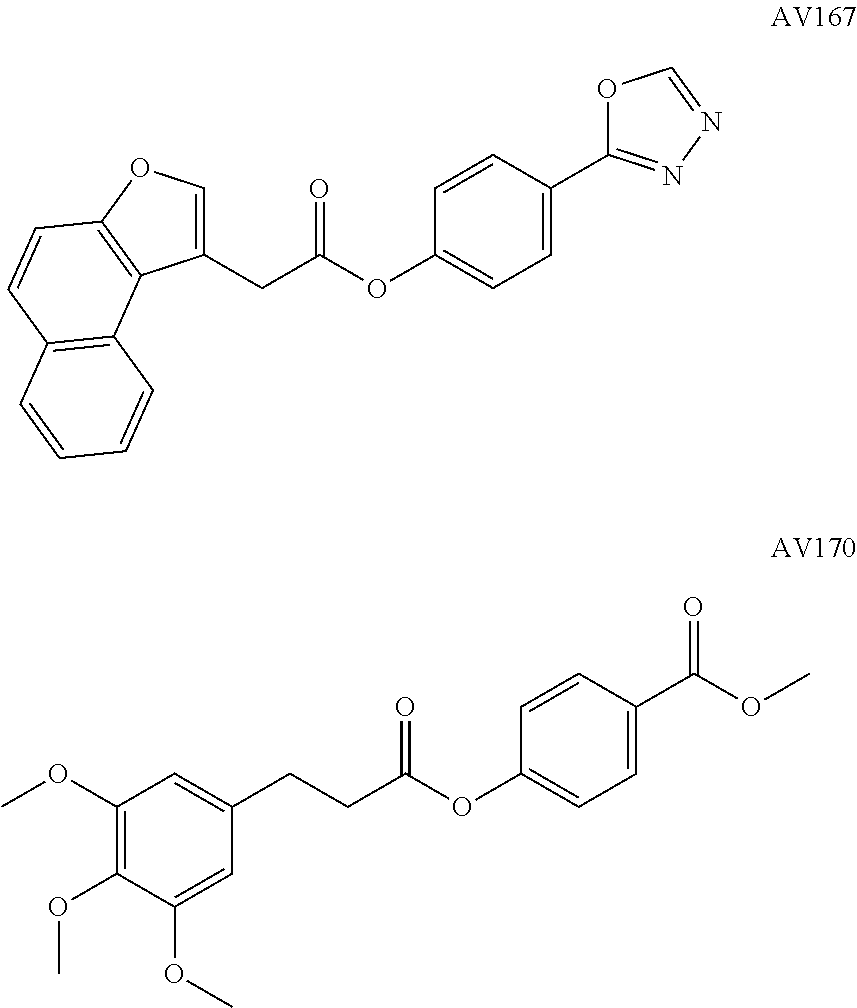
C(C(OC1=CC=C(C2=NN=CO2)C=C1)=O)C1=COC2=C1C1=C(C=C2)C=CC=C1.C1(OC)=C(OC)C(OC)=CC(CCC(OC2=CC=C(C(OC)=O)C=C2)=O)=C1
